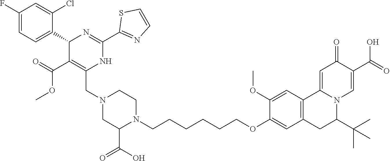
N1(CC2=C(C(=O)OC)C(C3=CC=C(F)C=C3Cl)N=C(C3=NC=CS3)N2)CC(C(O)=O)N(CCCCCCOC2=CC3=C(C=C2OC)C2=CC(=O)C(C(O)=O)=CN2C(C(C)(C)C)C3)CC1
